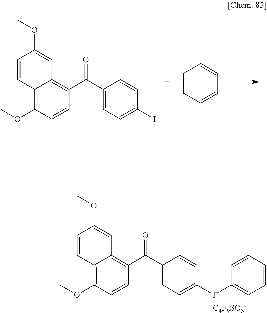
C1=CC2=C(OC)C=CC(C(=O)C3=CC=C(I)C=C3)=C2C=C1OC.C1=CC=CC=C1.C1=CC2=C(OC)C=CC(C(=O)C3=CC=C([I+]C4=CC=CC=C4)C=C3)=C2C=C1OC.[C4F9SO3-]
